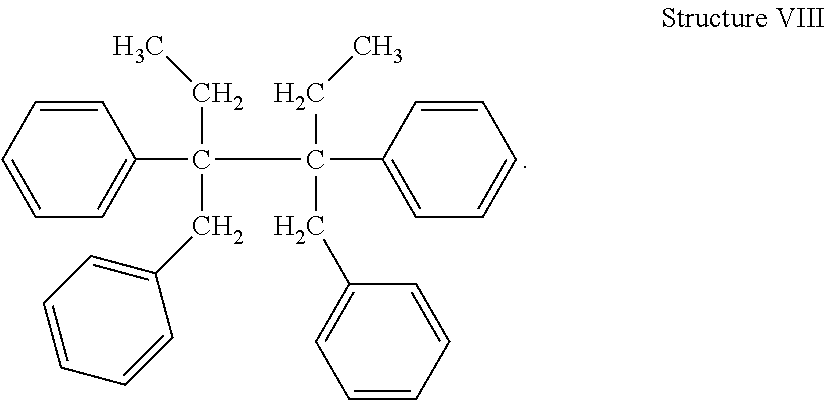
C1=CC=CC=C1C(C(C1=CC=CC=C1)(CC)CC1=CC=CC=C1)(CC)CC1=CC=CC=C1
